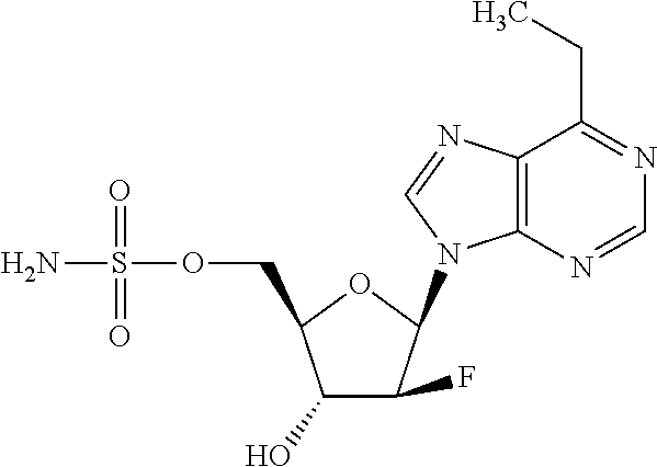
C1(O)C(F)C(N2C3=C(N=C2)C(CC)=NC=N3)OC1COS(N)(=O)=O
